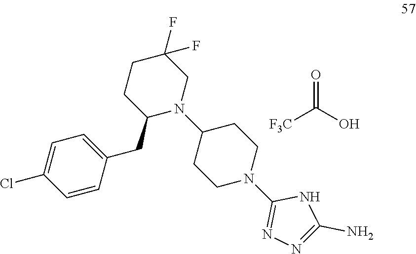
[F3C]C(O)=O.C1=CC(CC2N(C3CCN(C4=NN=C(N)N4)CC3)CC(F)(F)CC2)=CC=C1Cl
